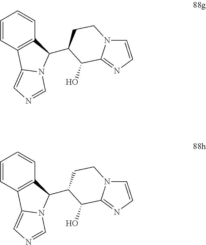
C1=CC2=C(C=C1)C(C1C(O)C3=NC=CN3CC1)N1C2=CN=C1.C1=CC2=C(C=C1)C(C1C(O)C3=NC=CN3CC1)N1C2=CN=C1
